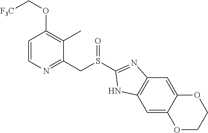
C1=CN=C(CS(C2=NC3=C(C=C4C(=C3)OCCO4)N2)=O)C(C)=C1OC[F3C]
